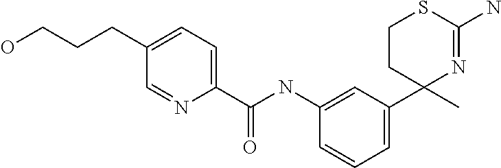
OCCCC1=CC=C(C(NC2=CC(C3(C)CCSC(N)=N3)=CC=C2)=O)N=C1
